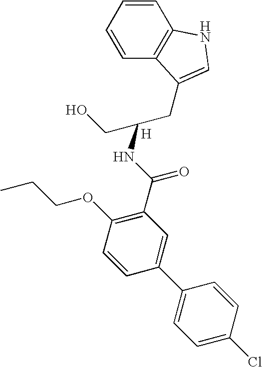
C1=CC=CC2=C1NC=C2CC(CO)NC(C1=C(OCCC)C=CC(C2=CC=C(Cl)C=C2)=C1)=O.[H]
